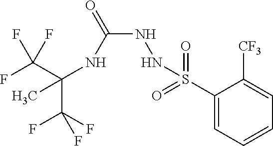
C(C(F)(F)F)(NC(NNS(C1=CC=CC=C1[CF3])(=O)=O)=O)(C)C(F)(F)F
